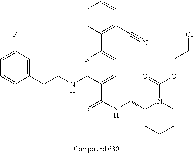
C1=CC(CCNC2=NC(C3=C(C#N)C=CC=C3)=CC=C2C(NCC2CCCCN2C(=O)OCCCl)=O)=CC(F)=C1
